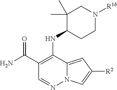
C1(C(N)=O)=C(NC2C(C)(C)CN([R1b])CC2)C2=CC([R2])=CN2N=C1
